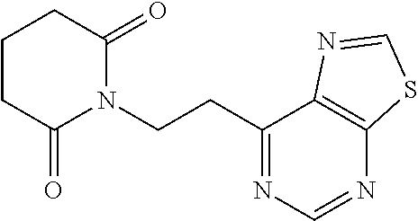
C1(CCN2C(=O)CCCC2=O)=NC=NC2=C1N=CS2
